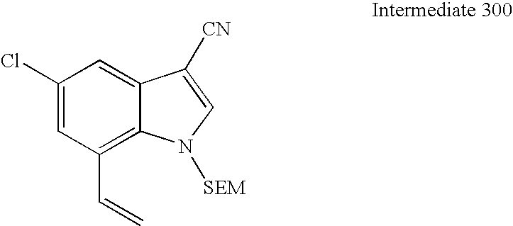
C1(Cl)=CC(C=C)=C2C(=C1)C([CN])=CN2[SEM]
